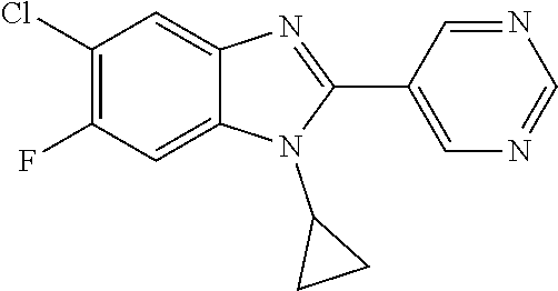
C1(Cl)=C(F)C=C2C(=C1)N=C(C1=CN=CN=C1)N2C1CC1
